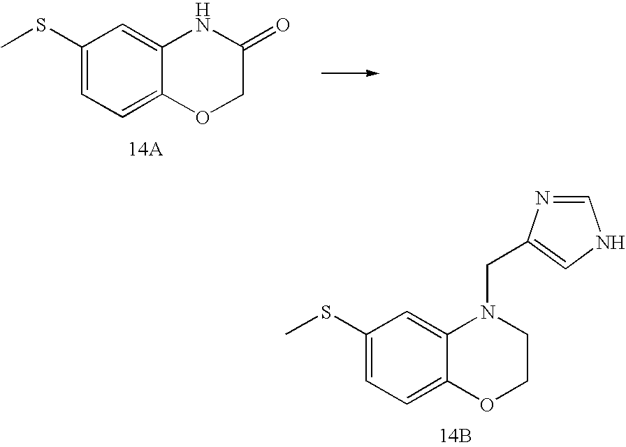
C1(SC)=CC=C2C(=C1)NC(=O)CO2.[14A].C1(SC)=CC=C2C(=C1)N(CC1=CNC=N1)CCO2.[14B]
